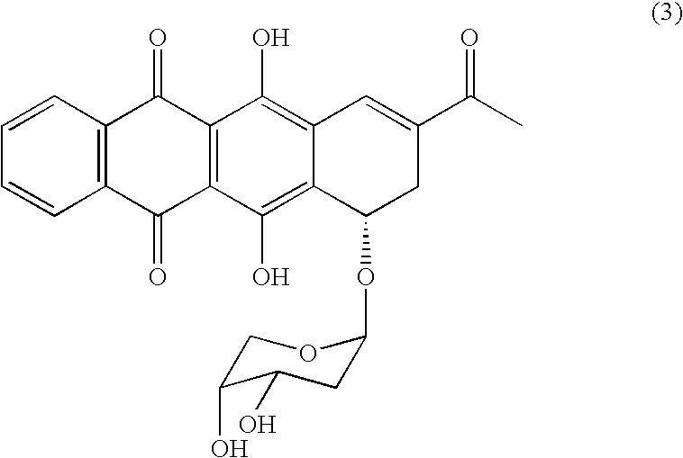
C1=CC2=C(C=C1)C(=O)C1=C(C2=O)C(O)=C2C(=C1O)C=C(C(C)=O)CC2OC1CC(O)C(O)CO1
